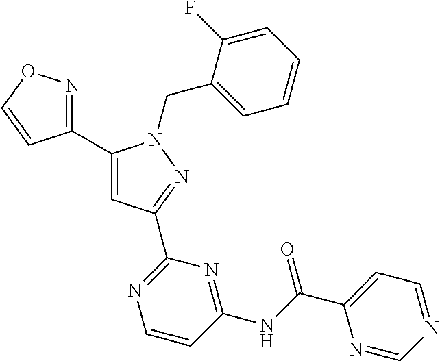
C1(C2=NOC=C2)=CC(C2=NC=CC(NC(=O)C3=CC=NC=N3)=N2)=NN1CC1=CC=CC=C1F
